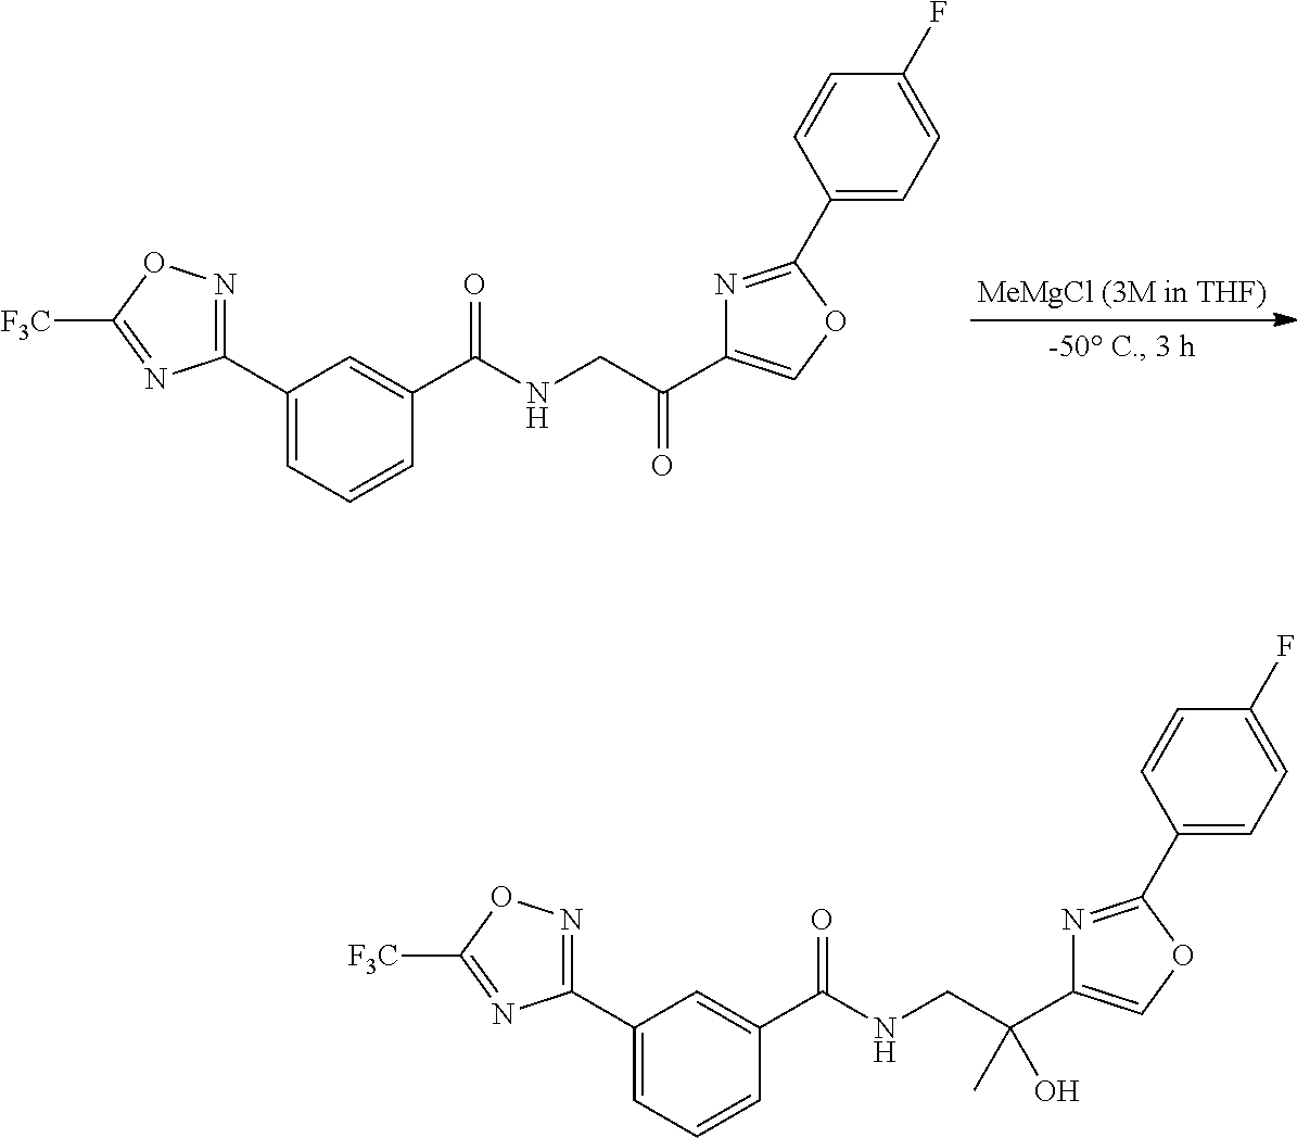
C1(C2=CC=CC(C(=O)NCC(C3=COC(C4=CC=C(F)C=C4)=N3)=O)=C2)=NOC([F3C])=N1.C1(C2=CC=CC(C(=O)NCC(C3=COC(C4=CC=C(F)C=C4)=N3)(C)O)=C2)=NOC([F3C])=N1
